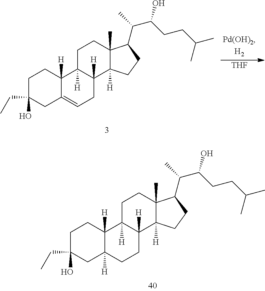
C1C(O)(CC)CC2=CCC3([H])C([H])(C2([H])C1)CCC1(C)C3([H])CCC1C(C)C(CCC(C)C)O.[THF].C1C(O)(CC)CC2([H])C([H])(C1)C1([H])C([H])(CC2)C2([H])C(C)(CC1)C(C(C)C(CCC(C)C)O)CC2
